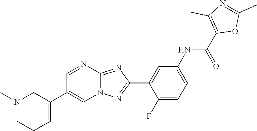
C1(F)=CC=C(NC(C2=C(C)N=C(C)O2)=O)C=C1C1=NN2C(=N1)N=CC(C1=CCCN(C)C1)=C2
